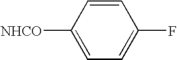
C1=CC([NHCO])=CC=C1F
